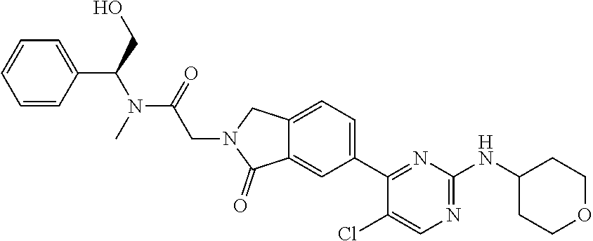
C(N1C(=O)C2=CC(C3=NC(NC4CCOCC4)=NC=C3Cl)=CC=C2C1)C(N(C(C1=CC=CC=C1)CO)C)=O
